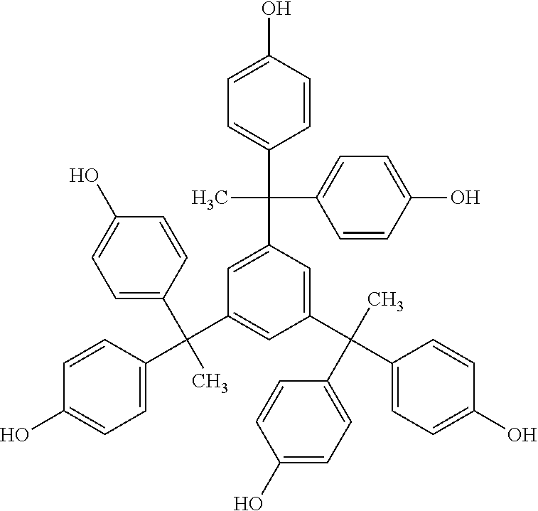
C1=C(C(C2=CC=C(O)C=C2)(C2=CC=C(O)C=C2)C)C=C(C(C2=CC=C(O)C=C2)(C)C2=CC=C(O)C=C2)C=C1C(C1=CC=C(O)C=C1)(C1=CC=C(O)C=C1)C
